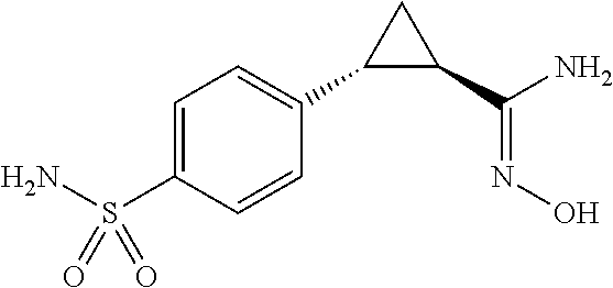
C1=C(S(N)(=O)=O)C=CC(C2C(C(N)=NO)C2)=C1
